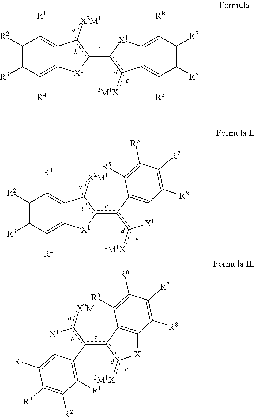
C1([R2])=C([R3])C([R4])=C2C(=C1[R1])c([X2M1])c(c1c([2M1X])C3=C([R5])C([R6])=C([R7])C([R8])=C3[X1]1)[X1]2.C1([R2])=C([R3])C([R4])=C2C(=C1[R1])c([X2M1])c(c1c([2M1X])[X1]C3=C1C([R5])=C([R6])C([R7])=C3[R8])[X1]2.C12=C([R4])C([R3])=C([R2])C([R1])=C1c(c1c([2M1X])[X1]C3=C1C([R5])=C([R6])C([R7])=C3[R8])c([X2M1])[X1]2
